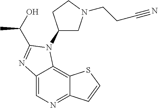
C12=CN=C3C(=C1N(C1CN(CCC#N)CC1)C(C(C)O)=N2)SC=C3
